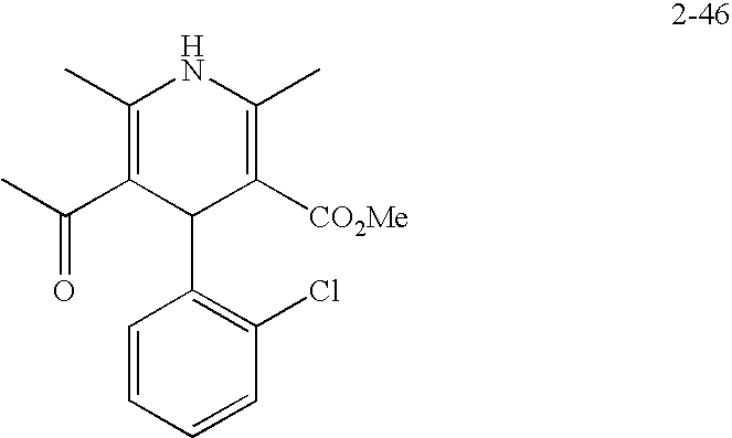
C1=CC=CC(Cl)=C1C1C([CO2Me])=C(C)NC(C)=C1C(C)=O
